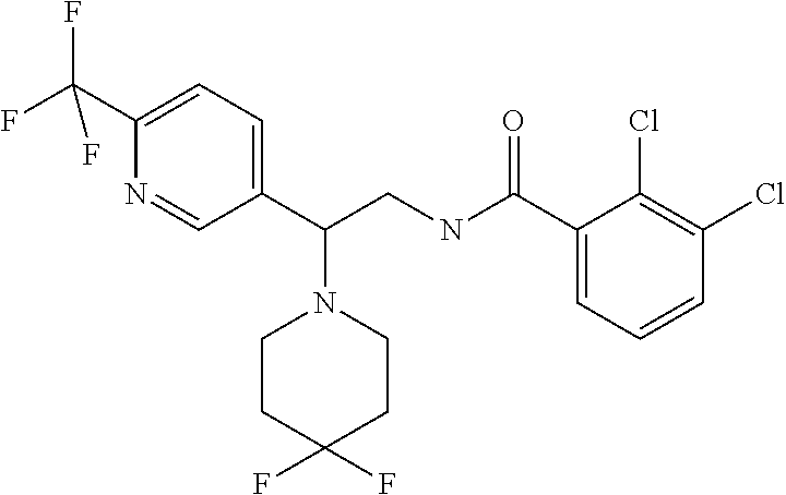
C1(C(F)(F)F)=CC=C(C(CNC(C2=CC=CC(Cl)=C2Cl)=O)N2CCC(F)(F)CC2)C=N1
